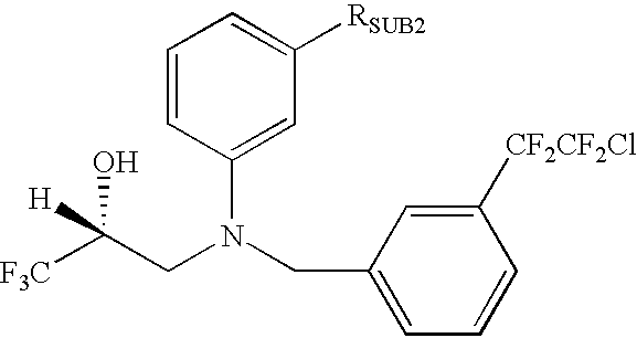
C1(CN(CC([F3C])(O)[H])C2=CC([RSUB2])=CC=C2)=CC=CC([CF2CF2Cl])=C1
